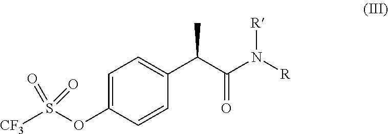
C1=C(OS([CF3])(=O)=O)C=CC(C(C(=O)N([R])[R])C)=C1
